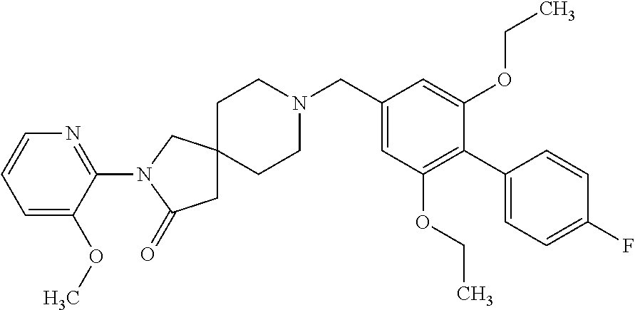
C1(CN2CCC3(CC2)CC(=O)N(C2=NC=CC=C2OC)C3)=CC(OCC)=C(C2=CC=C(F)C=C2)C(OCC)=C1
